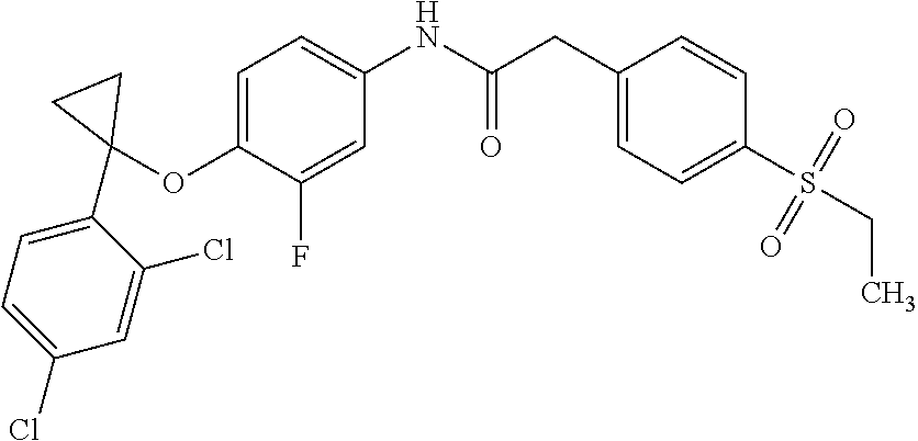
C1(OC2(C3=CC=C(Cl)C=C3Cl)CC2)=CC=C(NC(CC2=CC=C(S(CC)(=O)=O)C=C2)=O)C=C1F
